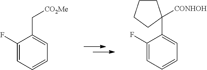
C1(F)=CC=CC=C1C[CO2Me].C1(F)=CC=CC=C1C1([CONHOH])CCCC1
